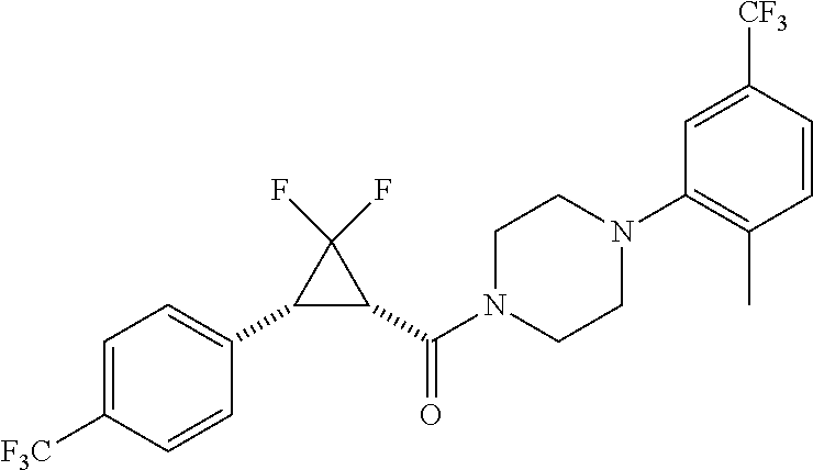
C1(C2C(C(N3CCN(C4=C(C)C=CC([CF3])=C4)CC3)=O)C2(F)F)=CC=C([F3C])C=C1
